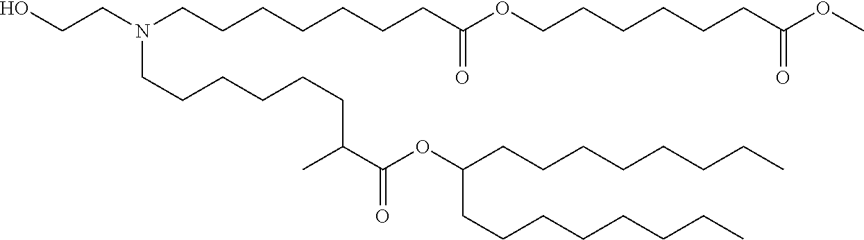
C(CC)CCCCCC(OC(C(C)CCCCCCN(CCO)CCCCCCCC(=O)OCCCCCCC(OC)=O)=O)CCCCCCCC
